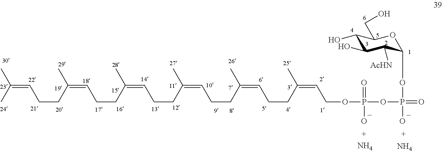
CC(C)=CCCC(=CCCC(=CCCC(C)=CCCC(C)=CCCC(C)=CCOP(=O)(O)OP(OC1C([AcHN])C(O)C(O)C(CO)O1)(O)=O)C)C.N.N
